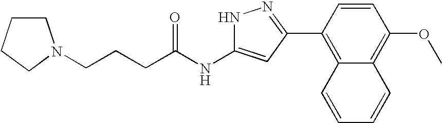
C(NC1=CC(C2=C3C(=C(OC)C=C2)C=CC=C3)=NN1)(=O)CCCN1CCCC1
